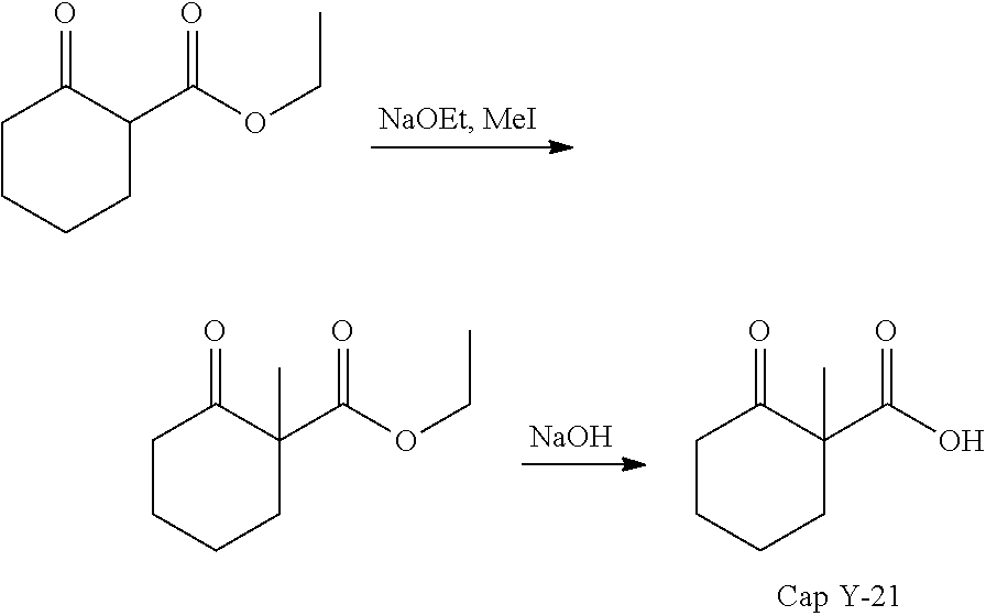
C1CCCC(C(OCC)=O)C1=O.C1CCCC(C(O)=O)(C)C1=O.[NaOH].C1CCCC(C(OCC)=O)(C)C1=O
